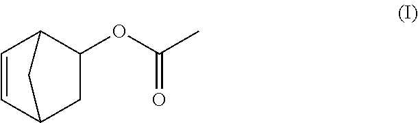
C1=CC2CC(OC(C)=O)C1C2
